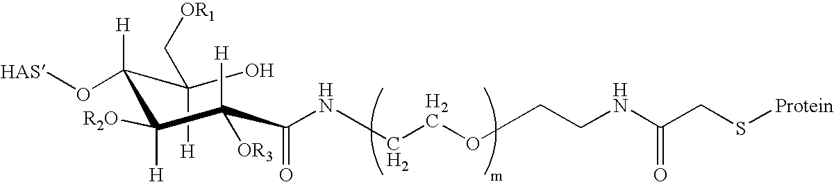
OC(C([H])(O[HAS])C([H])([R2O])C(C(=O)NCCOCCNC(CS[Protein])=O)([H])[OR3])([H])C[OR1]
